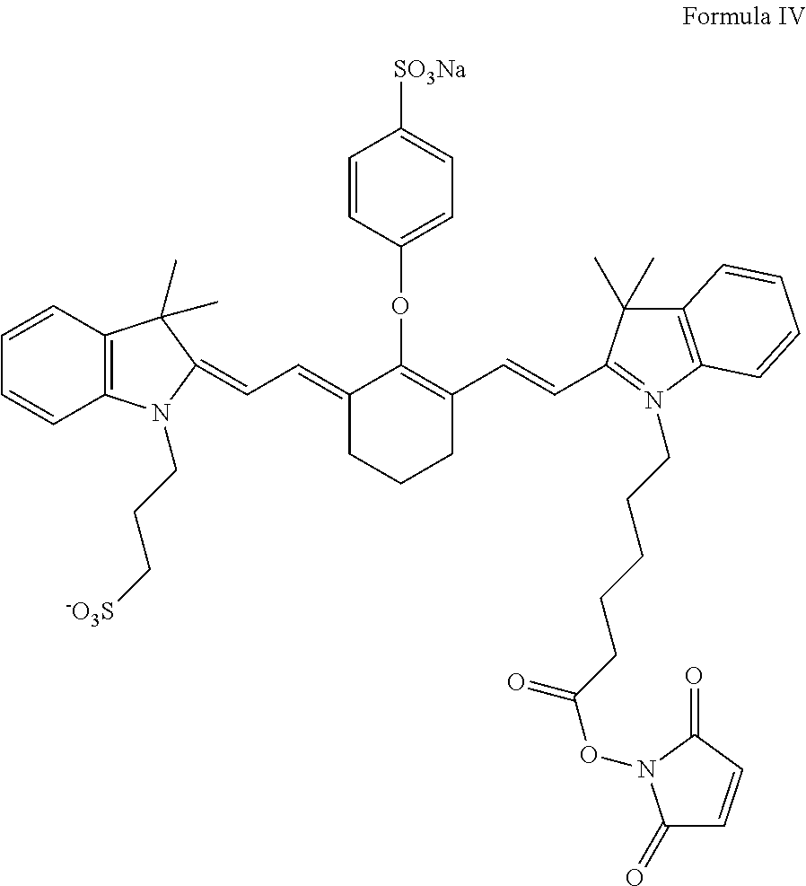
C1=CC(OC2=C(C=CC3=N(CCCCCC(ON4C(=O)C=CC4=O)=O)C4=C(C3(C)C)C=CC=C4)CCCC2=CC=C2N(CCC[-O3S])C3=C(C2(C)C)C=CC=C3)=CC=C1[SO3Na]
